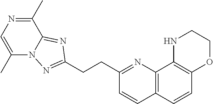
C1(C)=NC=C(C)N2C1=NC(CCC1=NC3=C(C=C1)C=CC1=C3NCCO1)=N2
